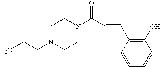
C(N1CCN(C(C=CC2=C(O)C=CC=C2)=O)CC1)CC
